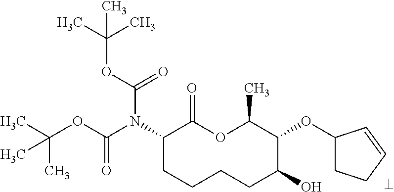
C1(N(C(OC(C)(C)C)=O)C(OC(C)(C)C)=O)CCCCC(O)C(OC2CCC=C2)C(C)OC1=O
